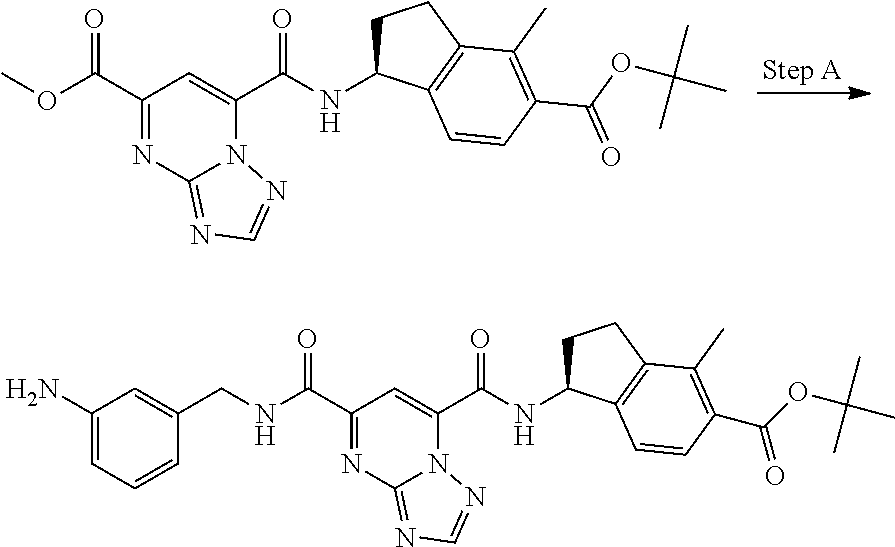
O=C(C1=NC2=NC=NN2C(C(NC2CCC3=C2C=CC(C(OC(C)(C)C)=O)=C3C)=O)=C1)OC.C1=C(N)C=C(CNC(C2=NC3=NC=NN3C(C(NC3CCC4=C3C=CC(C(OC(C)(C)C)=O)=C4C)=O)=C2)=O)C=C1
